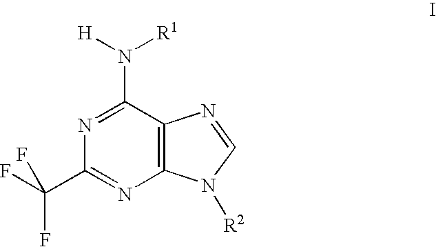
N1=C(N([H])[R1])C2=C(N=C1C(F)(F)F)N([R2])C=N2
